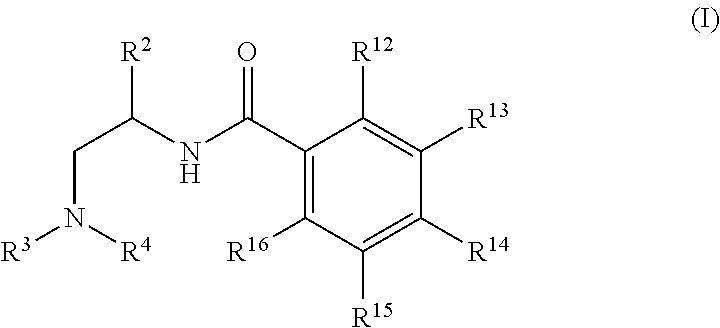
C1(C(NC(CN([R4])[R3])[R2])=O)=C([R16])C([R15])=C([R14])C([R13])=C1[R12]
